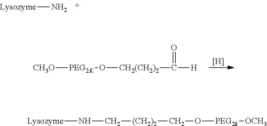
[Lysozyme]N.[H].[CH3O][PEG2K]O[CH2(CH2)2]C([H])=O.[Lysozyme]NC[(CH2)2]CO[PEG2k][OCH3]
